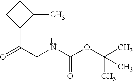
C1CC(C(=O)CNC(=O)OC(C)(C)C)C1C
